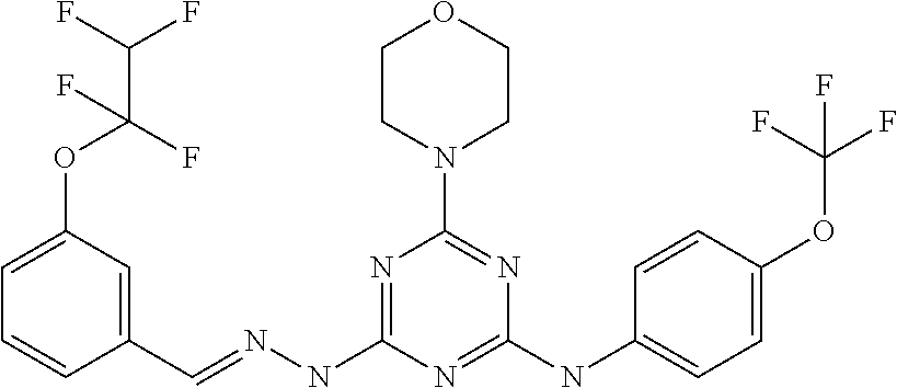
C1(C=NNC2=NC(N3CCOCC3)=NC(NC3=CC=C(OC(F)(F)F)C=C3)=N2)=CC(OC(C(F)F)(F)F)=CC=C1
